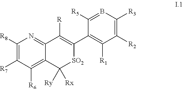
C1([R8])=C([R7])C([R6])=C2C(=N1)C([R])=C(C1=C([R1])C([R2])=C([R3])B=C1[R5])[SO2]C2([Rx])[Ry]
